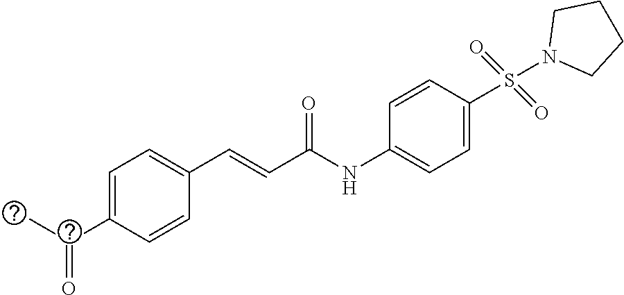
C1=C(C(C)=O)C=CC(C=CC(NC2=CC=C(S(=O)(=O)N3CCCC3)C=C2)=O)=C1
